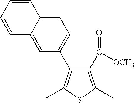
C1(C([OCH3])=O)=C(C)SC(C)=C1C1=CC=C2C(=C1)C=CC=C2
